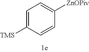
C1=C([TMS])C=CC([ZnOPiv])=C1
